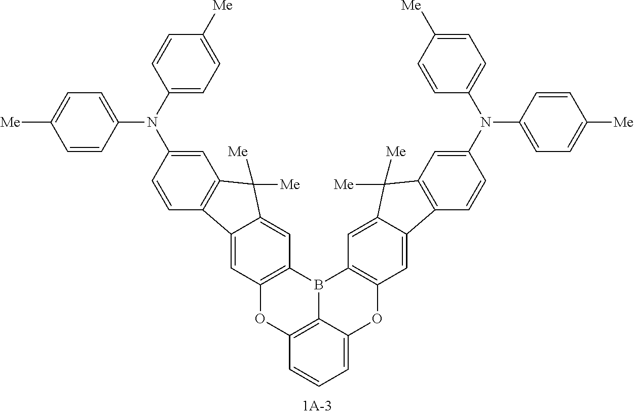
C1=CC(N(C2=CC=C([Me])C=C2)C2=CC3=C(C=C2)C2=CC4=C(C=C2C3([Me])[Me])B2C3=C(O4)C=CC=C3OC3=C2C=C2C(=C3)C3=C(C=C(N(C4=CC=C([Me])C=C4)C4=CC=C([Me])C=C4)C=C3)C2([Me])[Me])=CC=C1[Me]
